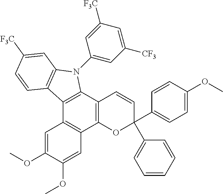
C12=C(C3=C(C4=C1C=C(OC)C(OC)=C4)OC(C1=CC=C(OC)C=C1)(C1=CC=CC=C1)C=C3)N(C1=CC([CF3])=CC([F3C])=C1)C1=C2C=CC([F3C])=C1
